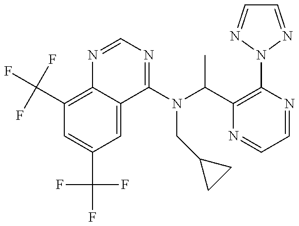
C1(C(F)(F)F)=C2C(=CC(C(F)(F)F)=C1)C(N(C(C1=C(N3N=CC=N3)N=CC=N1)C)CC1CC1)=NC=N2
